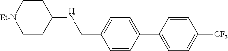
C1=CC(C2=CC=C([CF3])C=C2)=CC=C1CNC1CC[Et-N]CC1
